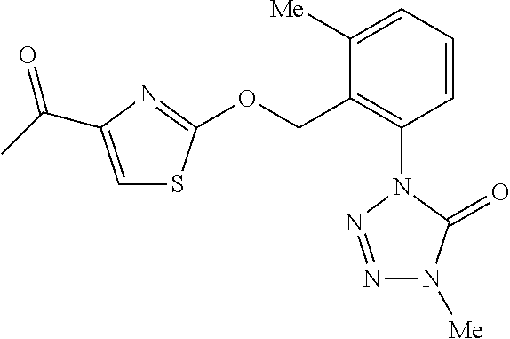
CC(=O)C1=CSC(OCC2=C(N3C(=O)N([Me])N=N3)C=CC=C2[Me])=N1
